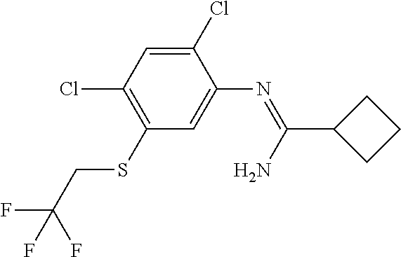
C1(Cl)=CC(Cl)=C(SCC(F)(F)F)C=C1N=C(N)C1CCC1
